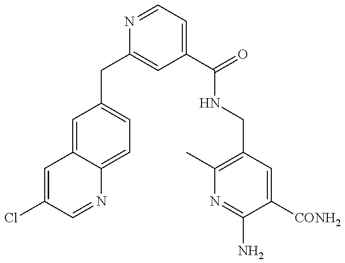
C1(CC2=CC(C(=O)NCC3=C(C)N=C(N)C([CONH2])=C3)=CC=N2)=CC=C2C(=C1)C=C(Cl)C=N2
